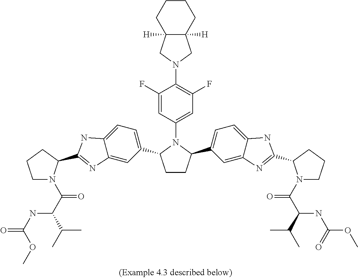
C12=CC(C3CCC(C4=CC=C5C(=C4)N=C(C4N(C(=O)C(NC(OC)=O)C(C)C)CCC4)N5)N3C3=CC(F)=C(N4CC5([H])C([H])(C4)CCCC5)C(F)=C3)=CC=C1NC(C1N(C(=O)C(NC(OC)=O)C(C)C)CCC1)=N2
